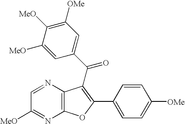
C12=C(N=CC([MeO])=N1)C(C(C1=CC([OMe])=C([MeO])C([MeO])=C1)=O)=C(C1=CC=C([OMe])C=C1)O2
